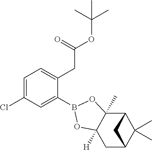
C1=C(Cl)C=C(B2OC3([H])C(C)(O2)C2C(C)(C)C(C3)C2)C(CC(OC(C)(C)C)=O)=C1
